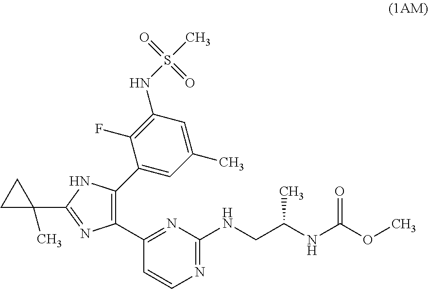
C1(C2=NC(NCC(NC(OC)=O)C)=NC=C2)=C(C2=CC(C)=CC(NS(=O)(=O)C)=C2F)NC(C2(C)CC2)=N1
